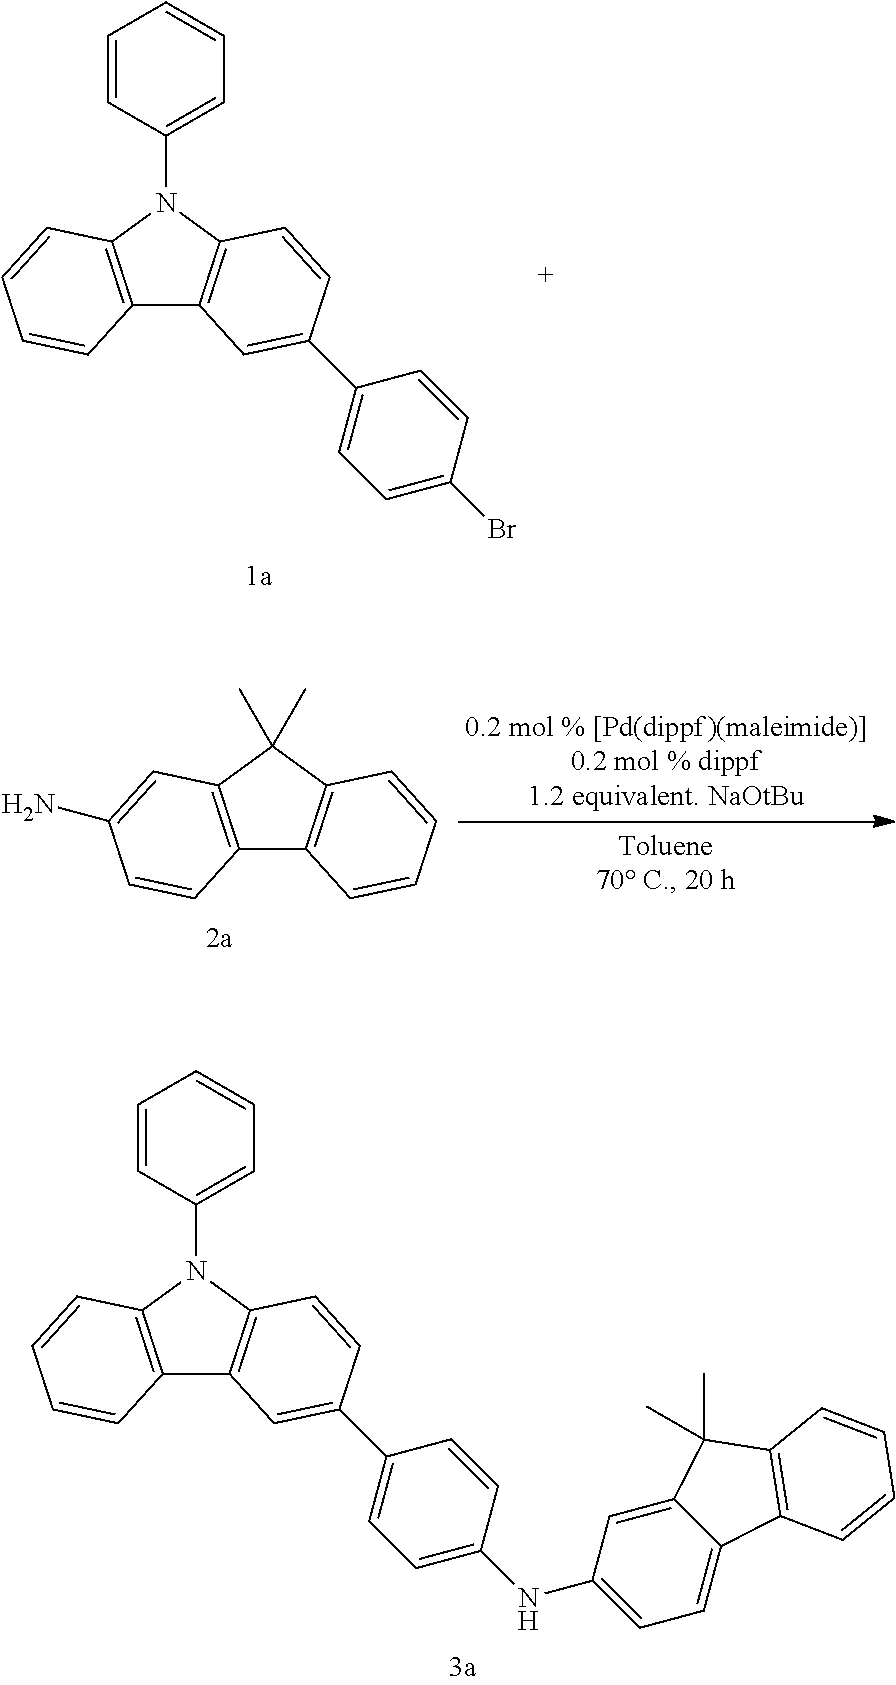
C12=C(N(C3=CC=CC=C3)C3=C1C=C(C1=CC=C(Br)C=C1)C=C3)C=CC=C2.C12=C(C(C)(C)C3=C1C=CC=C3)C=C(N)C=C2.C12=C(N(C3=CC=CC=C3)C3=C1C=C(C1=CC=C(NC4=CC=C5C(=C4)C(C)(C)C4=C5C=CC=C4)C=C1)C=C3)C=CC=C2
